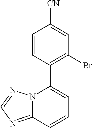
C12=NC=NN1C(C1=C(Br)C=C([CN])C=C1)=CC=C2
